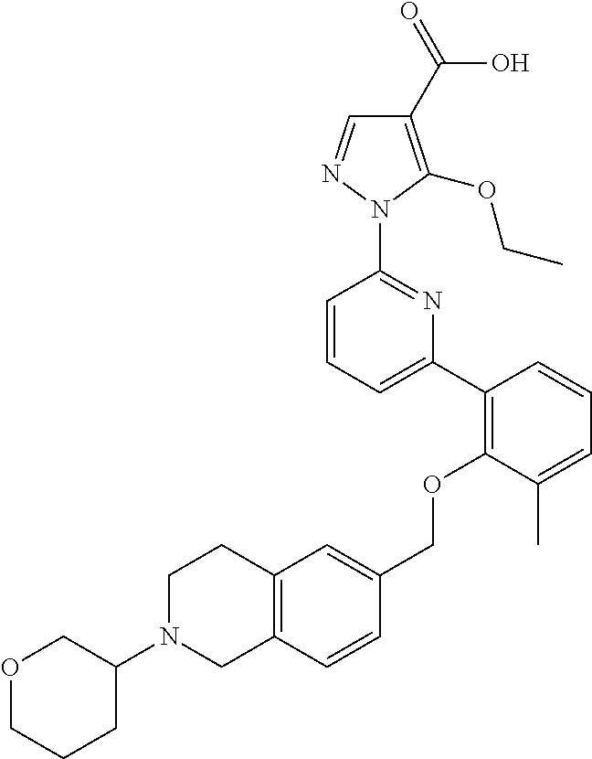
C1(C2=C(OCC3=CC4=C(C=C3)CN(C3COCCC3)CC4)C(C)=CC=C2)=CC=CC(N2N=CC(C(=O)O)=C2OCC)=N1
